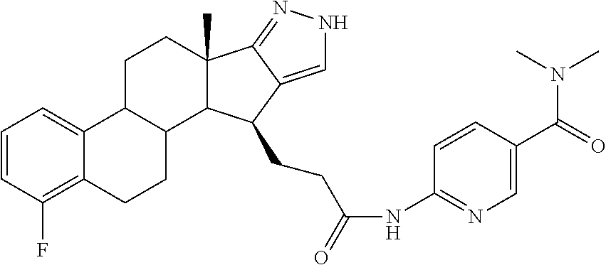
C1=CC(F)=C2C(=C1)C1C(CC2)C2C(C)(CC1)C1=NNC=C1C2CCC(NC1=NC=C(C(=O)N(C)C)C=C1)=O
